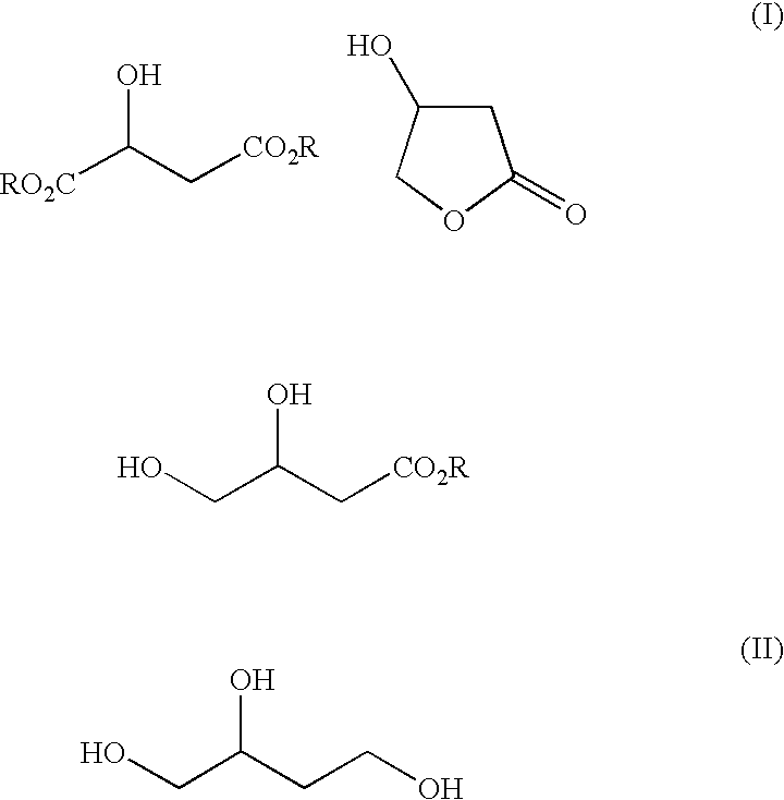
[RO2C]C(C[CO2R])O.C1C(O)COC1=O.OCC(C[CO2R])O.OCC(CCO)O
